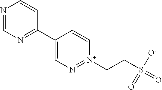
N1=CN=C(C2=CN=[N+](CCS(=O)([O-])=O)C=C2)C=C1
